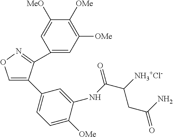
C1=C(C2=CC=C([OMe])C(NC(C([NH3+Cl-])CC(=O)N)=O)=C2)C(C2=CC([OMe])=C([OMe])C([MeO])=C2)=NO1
